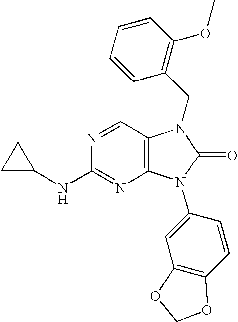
N1=CC2=C(N=C1NC1CC1)N(C1=CC3=C(C=C1)OCO3)C(=O)N2CC1=C(OC)C=CC=C1
